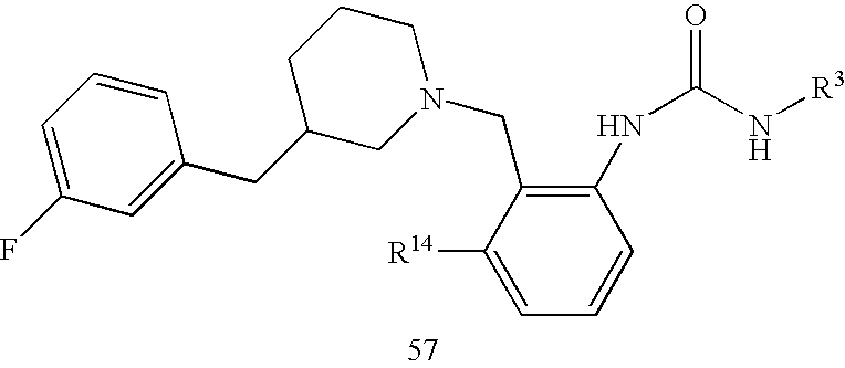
C1(CC2=CC(F)=CC=C2)CN(CC2=C(NC(N[R3])=O)C=CC=C2[R14])CCC1
